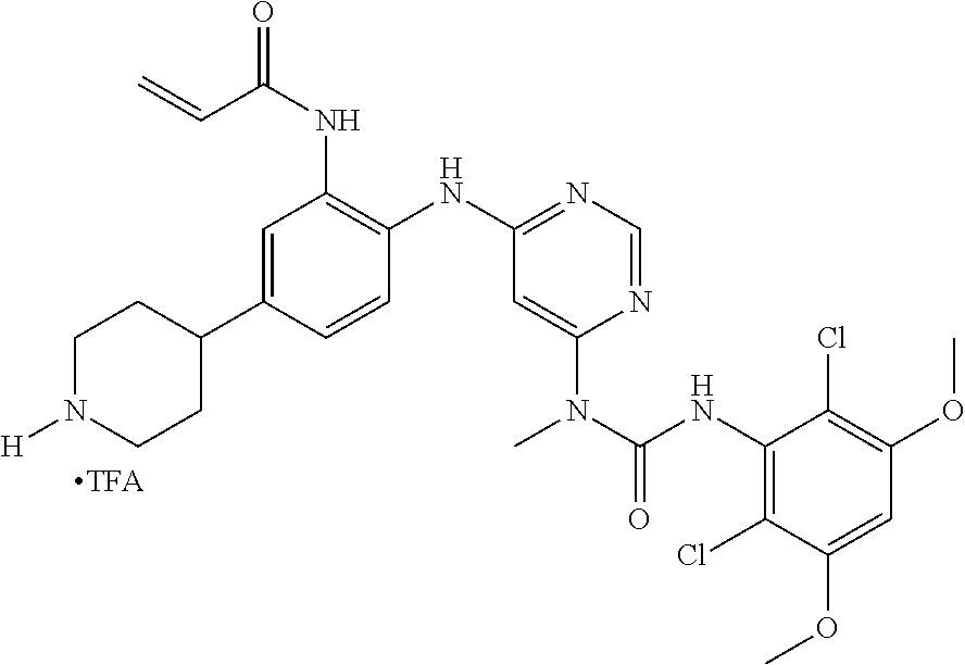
C1=C(C2CCN([H])CC2)C=CC(NC2=NC=NC(N(C)C(NC3=C(Cl)C(OC)=CC(OC)=C3Cl)=O)=C2)=C1NC(C=C)=O
